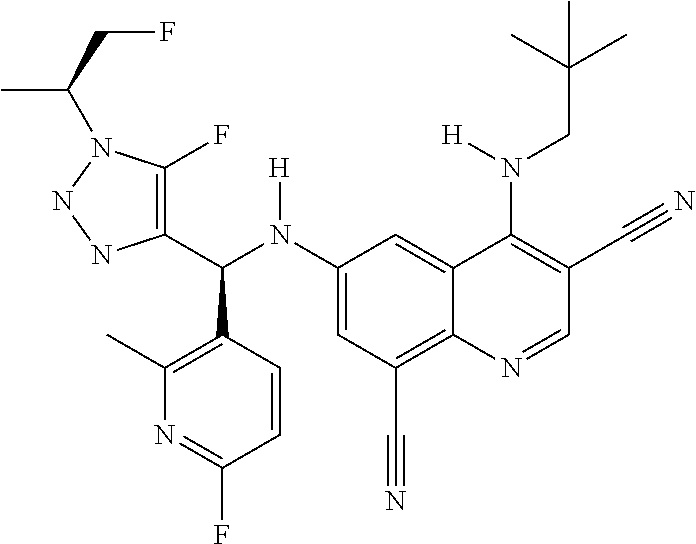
C1(N(C(C2=C(F)N(C(C)CF)NN2)C2=C(C)N=C(F)C=C2)[H])=CC(C#N)=C2C(=C1)C(N(CC(C)(C)C)[H])=C(C#N)C=N2
